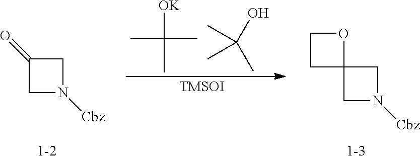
C12(CN([Cbz])C1)OCC2.[1-3].C1(=O)CN([Cbz])C1.[1-2].[OK]C(C)(C)C.OC(C)(C)C.[TMSOI]
